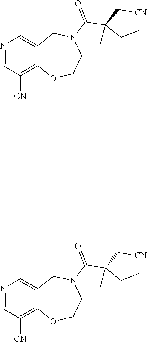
C1([CN])=C2C(=CN=C1)CN(C(C(C[CN])(CC)C)=O)CCO2.C1([CN])=C2C(=CN=C1)CN(C(C(C[CN])(CC)C)=O)CCO2
